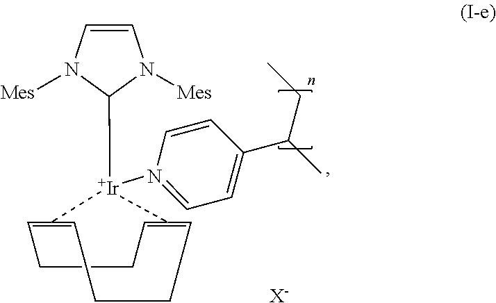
C1CC=C2=CCCC=C(=C1)[Ir]2(C1N([Mes])C=CN1[Mes])N1=CC=C(C(C)CC)C=C1.[X-]
